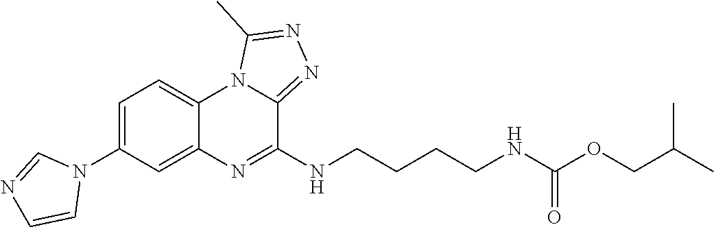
N1(C2=CC=C3C(=C2)N=C(NCCCCNC(OCC(C)C)=O)C2=NN=C(C)N32)C=NC=C1
